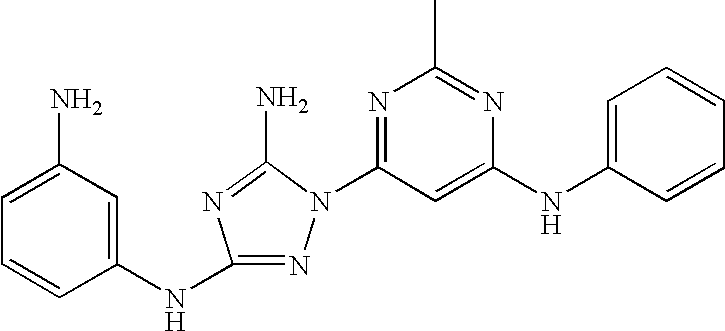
N1=C(NC2=CC(N)=CC=C2)N=C(N)N1C1=NC(C)=NC(NC2=CC=CC=C2)=C1
